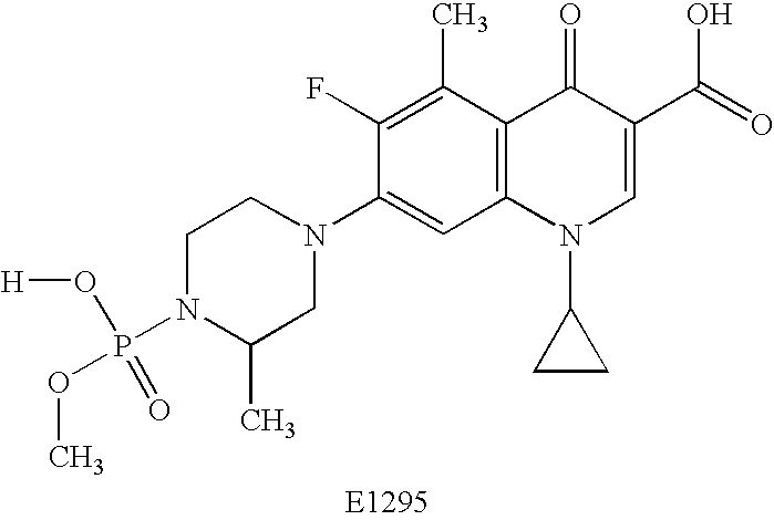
C1N(P(OC)(=O)O[H])C(C)CN(C2=CC3=C(C(C)=C2F)C(=O)C(C(=O)O)=CN3C2CC2)C1
